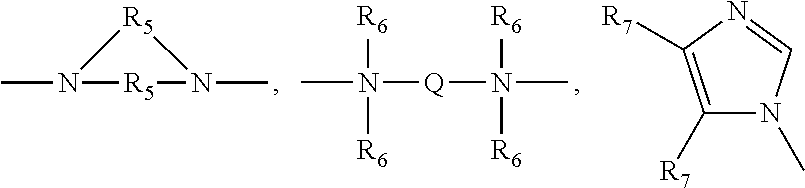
CN([R6])([R6])[Q]N([R6])([R6])C.CN1[R5]N(C)[R5]1.C1([R7])=C([R7])N=CN1C
